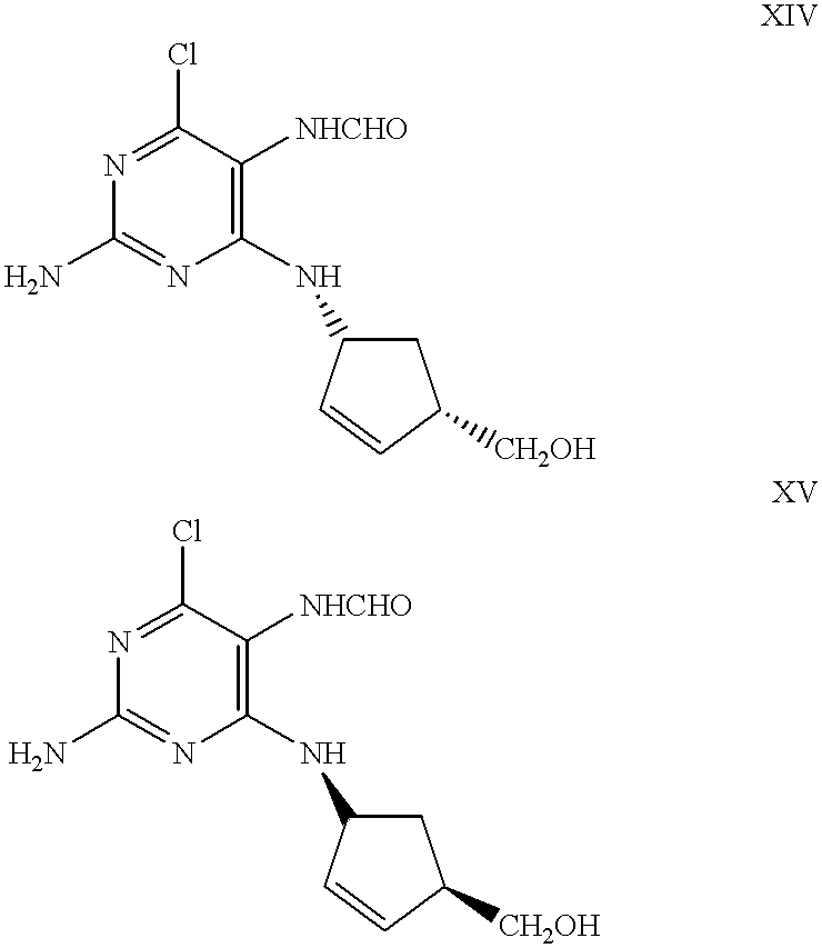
N1=C(Cl)C([NHCHO])=C(NC2CC([CH2OH])C=C2)N=C1N.N1=C(Cl)C([NHCHO])=C(NC2CC([CH2OH])C=C2)N=C1N
